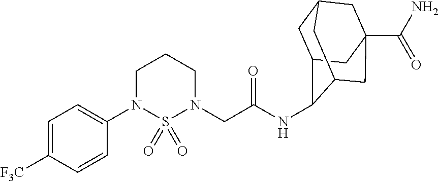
C1(N2CCCN(CC(=O)NC3C4CC5CC(C(N)=O)(CC3C5)C4)S2(=O)=O)=CC=C([F3C])C=C1
